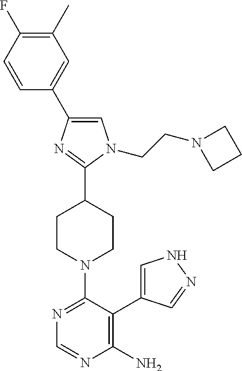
C1=C(C2=CC(C)=C(F)C=C2)N=C(C2CCN(C3=NC=NC(N)=C3C3=CNN=C3)CC2)N1CCN1CCC1
